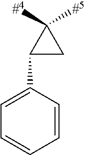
C1=CC=C(C2CC2([#5])[#4])C=C1
